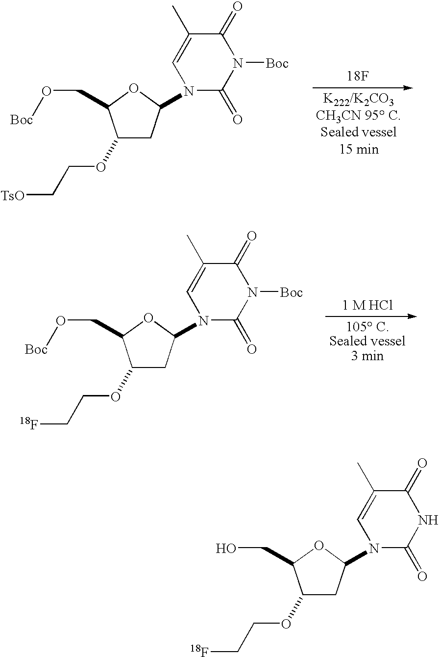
C1(OCC[TsO])CC(N2C(=O)N([Boc])C(=O)C(C)=C2)OC1CO[Boc].[18F].[1 M HCl].C1(OCC[18F])CC(N2C(=O)N([Boc])C(=O)C(C)=C2)OC1CO[Boc].C1(OCC[18F])CC(N2C(=O)NC(=O)C(C)=C2)OC1CO
